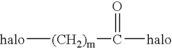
[halo][(CH2)m]C(=O)[halo]
